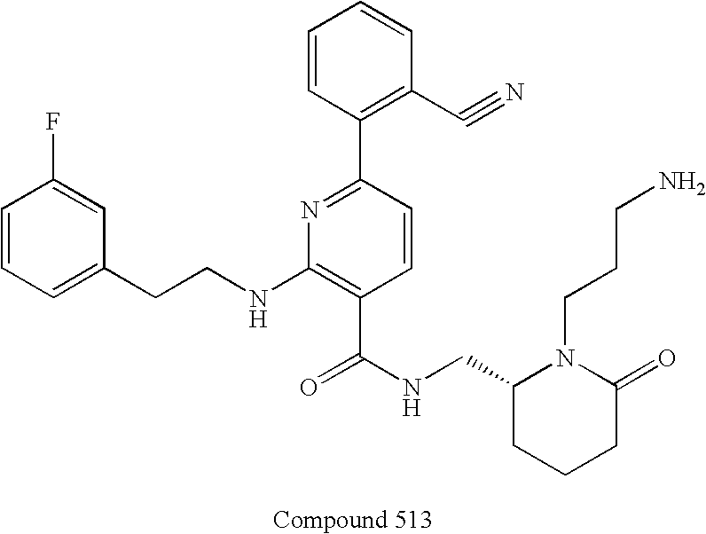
C1=CC=C(CCNC2=C(C(NCC3CCCC(=O)N3CCCN)=O)C=CC(C3=C(C#N)C=CC=C3)=N2)C=C1F
